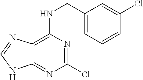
C12=C(NCC3=CC=CC(Cl)=C3)N=C(Cl)N=C1NC=N2
